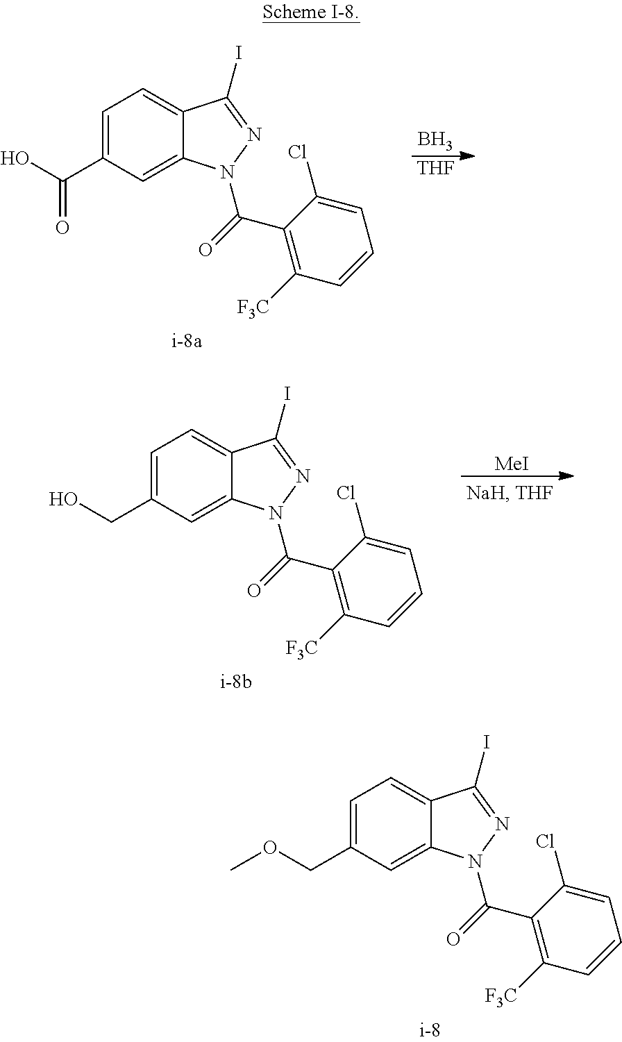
C1=C(C(O)=O)C=C2C(=C1)C(I)=NN2C(=O)C1=C([F3C])C=CC=C1Cl.B.[THF].C1=C(CO)C=C2C(=C1)C(I)=NN2C(=O)C1=C([F3C])C=CC=C1Cl.[MeI].C1=C(COC)C=C2C(=C1)C(I)=NN2C(=O)C1=C([F3C])C=CC=C1Cl
